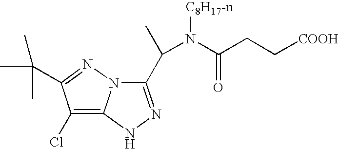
C1(Cl)=C2N(N=C1C(C)(C)C)C(C(N(C(CC[COOH])=O)[C8H17-n])C)=NN2
